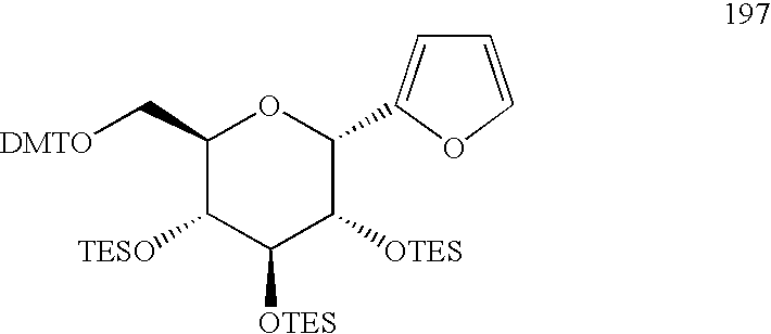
C1(C[DMTO])C([TESO])C([OTES])C([OTES])C(C2=CC=CO2)O1
